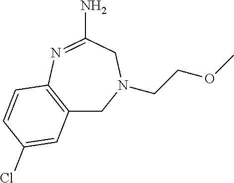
C12=C(N=C(N)CN(CCOC)C1)C=CC(Cl)=C2
